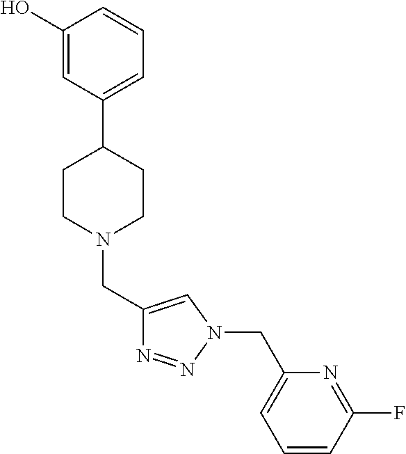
C1(O)=CC(C2CCN(CC3=CN(CC4=CC=CC(F)=N4)N=N3)CC2)=CC=C1
